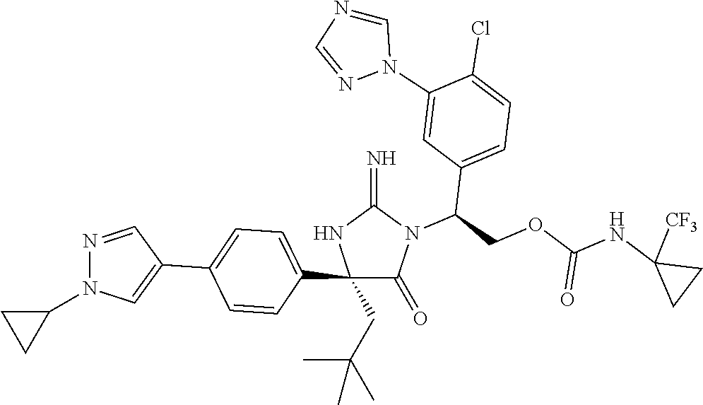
C1(C2=CC=C(C3=CN(C4CC4)N=C3)C=C2)(CC(C)(C)C)C(=O)N(C(COC(NC2([CF3])CC2)=O)C2=CC=C(Cl)C(N3C=NC=N3)=C2)C(=N)N1
